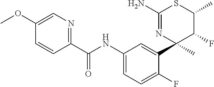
C1(C(NC2=CC=C(F)C(C3(C)C(F)C(C)SC(N)=N3)=C2)=O)=NC=C(OC)C=C1
